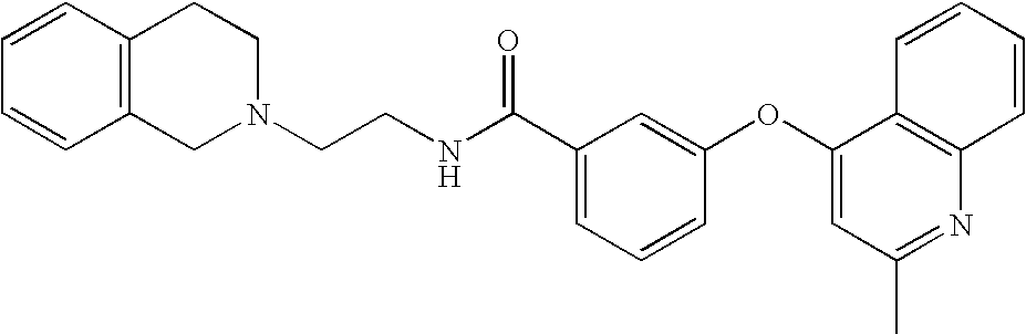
C(C1=CC=CC(OC2=CC(C)=NC3=C2C=CC=C3)=C1)(NCCN1CCC2=C(C1)C=CC=C2)=O
